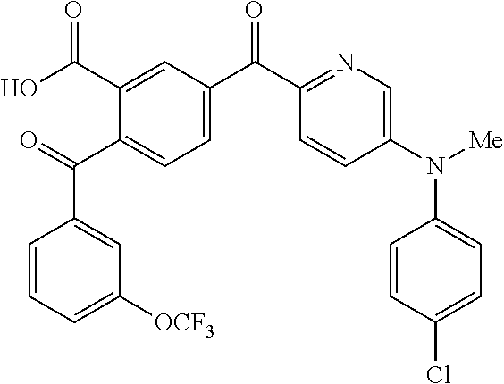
O=C(C1=CC=C(C(C2=NC=C(N([Me])C3=CC=C(Cl)C=C3)C=C2)=O)C=C1C(O)=O)C1=CC([OCF3])=CC=C1
